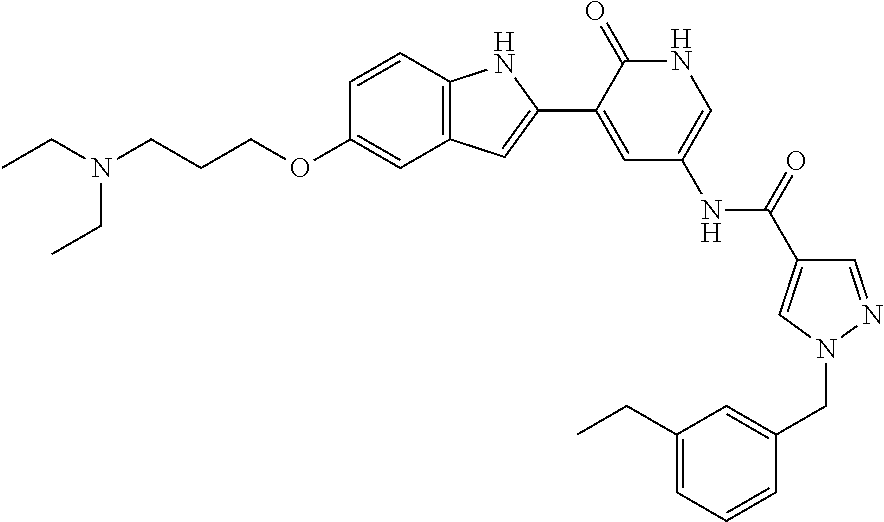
C1=NN(CC2=CC(CC)=CC=C2)C=C1C(=O)NC1=CNC(=O)C(C2=CC3=C(N2)C=CC(OCCCN(CC)CC)=C3)=C1
